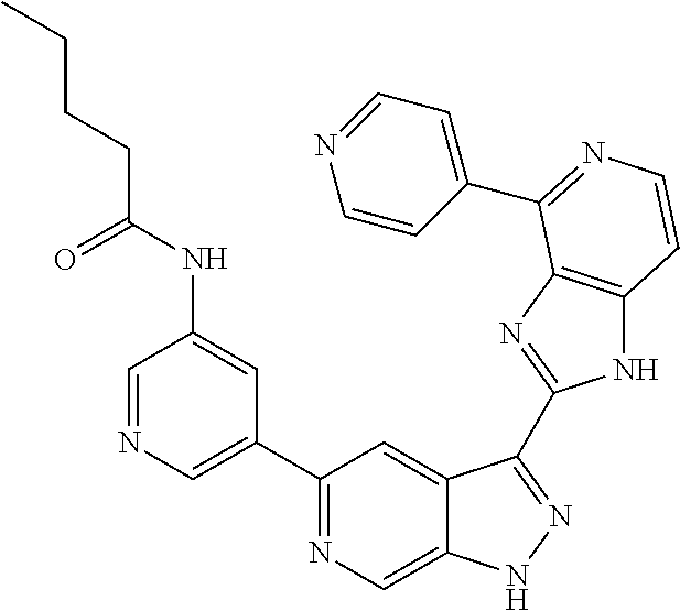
C1=NC=C(C2=NC=C3C(=C2)C(C2=NC4=C(N2)C=CN=C4C2=CC=NC=C2)=NN3)C=C1NC(CCCC)=O
